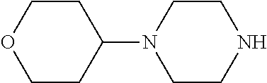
C1CC(N2CCNCC2)CCO1
